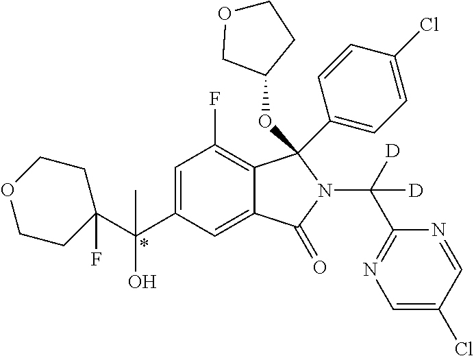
C1=C(C(C2(F)CCOCC2)(O)C)C=C2C(=C1F)C(C1=CC=C(Cl)C=C1)(OC1COCC1)N(C(C1=NC=C(Cl)C=N1)([D])[D])C2=O
